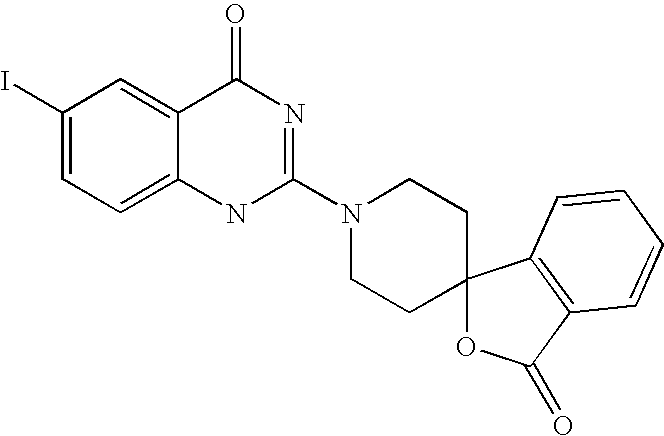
C1(I)=CC=C2C(=C1)C(=O)N=C(N1CCC3(CC1)OC(=O)C1=C3C=CC=C1)N2
